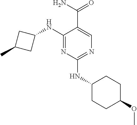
C1(NC2CC(C)C2)=NC(NC2CCC(OC)CC2)=NC=C1C(N)=O
